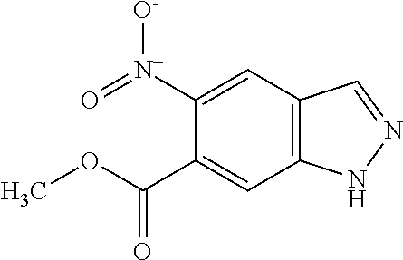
C1([N+](=O)[O-])=CC2=C(C=C1C(OC)=O)NN=C2
